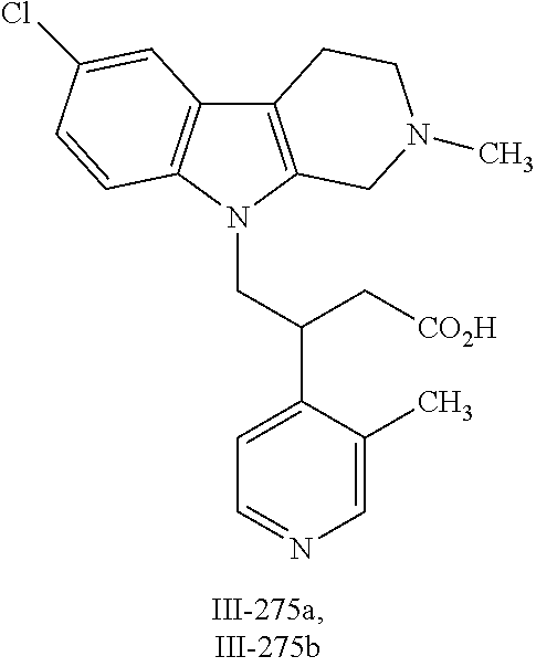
C12=C(N(CC(C3=CC=NC=C3C)C[CO2H])C3=C1C=C(Cl)C=C3)CN(C)CC2
